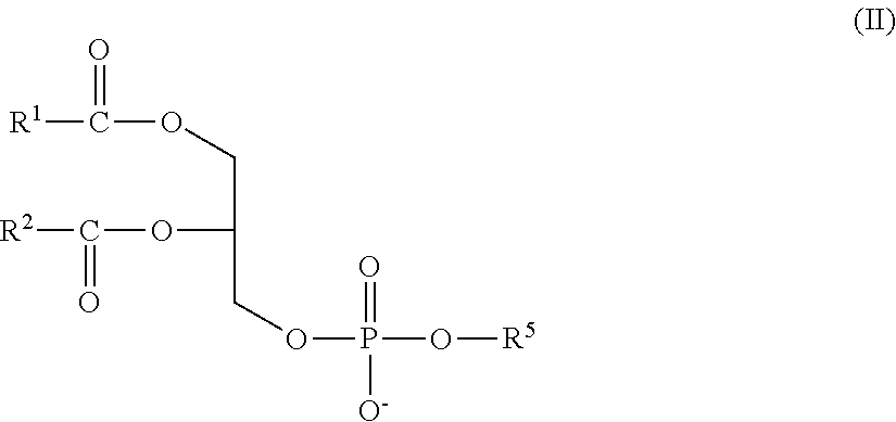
[R1]C(=O)OCC(OC(=O)[R2])COP(=O)([O-])O[R5]
